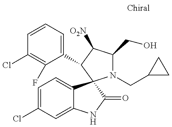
C1=CC=C(C2C([O2N])C(CO)N(CC3CC3)C23C2=CC=C(Cl)C=C2NC3=O)C(F)=C1Cl
